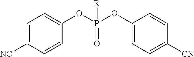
C1=C([NC])C=CC(OP(=O)(OC2=CC=C([CN])C=C2)[R])=C1
